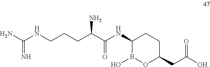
NC(NCCCC(C(NC1B(O)OC(CC(O)=O)CC1)=O)N)=N
